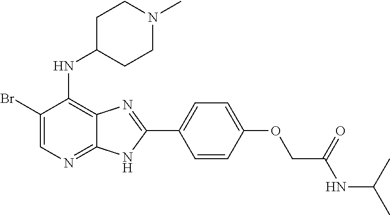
C1(Br)=CN=C2C(=C1NC1CCN(C)CC1)N=C(C1=CC=C(OCC(NC(C)C)=O)C=C1)N2
